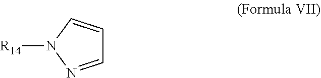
C1=NN([R14])C=C1
